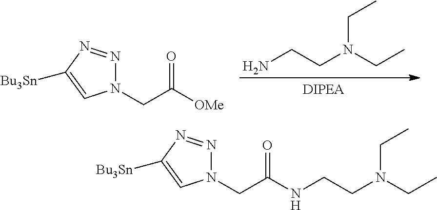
NCCN(CC)CC.N1(CC([OMe])=O)N=NC([Bu3Sn])=C1.N1(CC(NCCN(CC)CC)=O)N=NC([Bu3Sn])=C1
